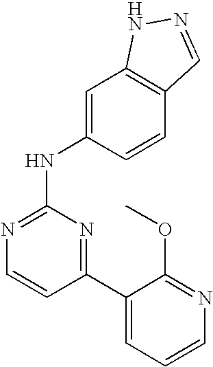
C1(C2=CC=CN=C2OC)=NC(NC2=CC3=C(C=C2)C=NN3)=NC=C1
